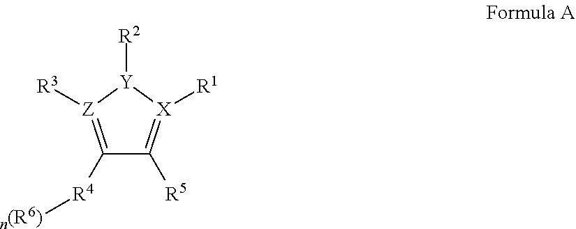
C1([R4][n(R6)])=[Z]([R3])[Y]([R2])[X]([R1])=C1[R5]
